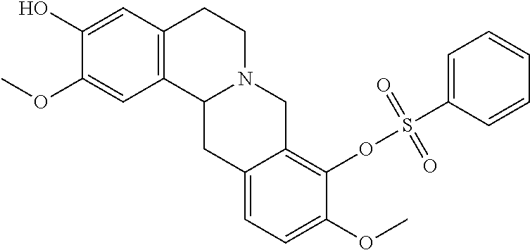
C1(O)=CC2=C(C=C1OC)C1N(CC2)CC2=C(OS(C3=CC=CC=C3)(=O)=O)C(OC)=CC=C2C1
